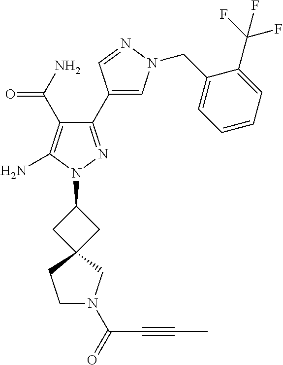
C1N(C(=O)C#CC)CC2(C1)CC(N1N=C(C3=CN(CC4=CC=CC=C4C(F)(F)F)N=C3)C(C(=O)N)=C1N)C2
